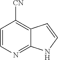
C1=CN=C2C(=C1[CN])C=CN2
